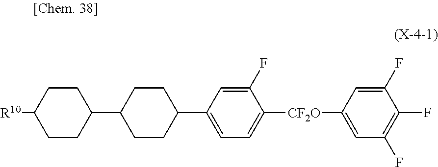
C1CC([R10])CCC1C1CCC(C2=CC=C([CF2O]C3=CC(F)=C(F)C(F)=C3)C(F)=C2)CC1
